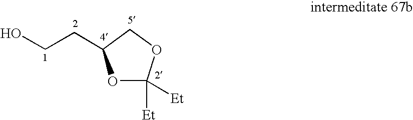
O1C([Et])([Et])OCC1CCO
